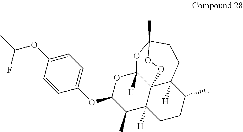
C1=C(OC(F)C)C=CC(OC2OC3([H])C45C([H])(C2C)CCC(C)C4([H])CCC(C)(O3)OO5)=C1
